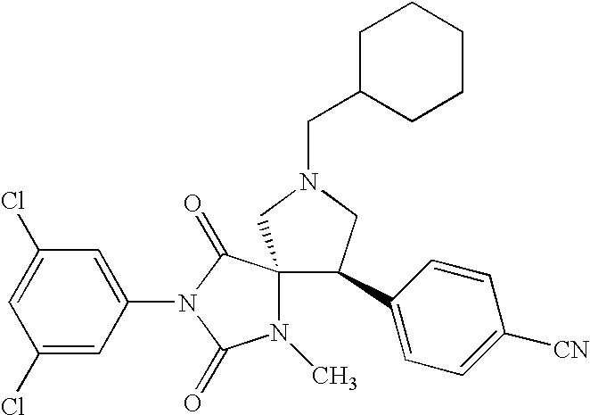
C1(Cl)=CC(N2C(=O)N(C)C3(C2=O)C(C2=CC=C([CN])C=C2)CN(CC2CCCCC2)C3)=CC(Cl)=C1
